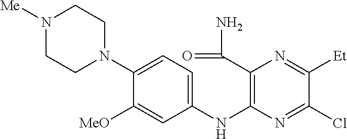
C1(N2CCN([Me])CC2)=CC=C(NC2=C(C(=O)N)N=C([Et])C(Cl)=N2)C=C1[MeO]
